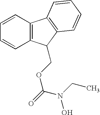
C12=C(C=CC=C1)C1=C(C=CC=C1)C2COC(N(CC)O)=O
